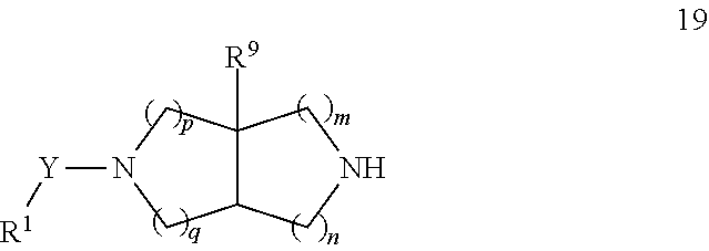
C12C([R9])(CN([Y][R1])C1)CNC2
